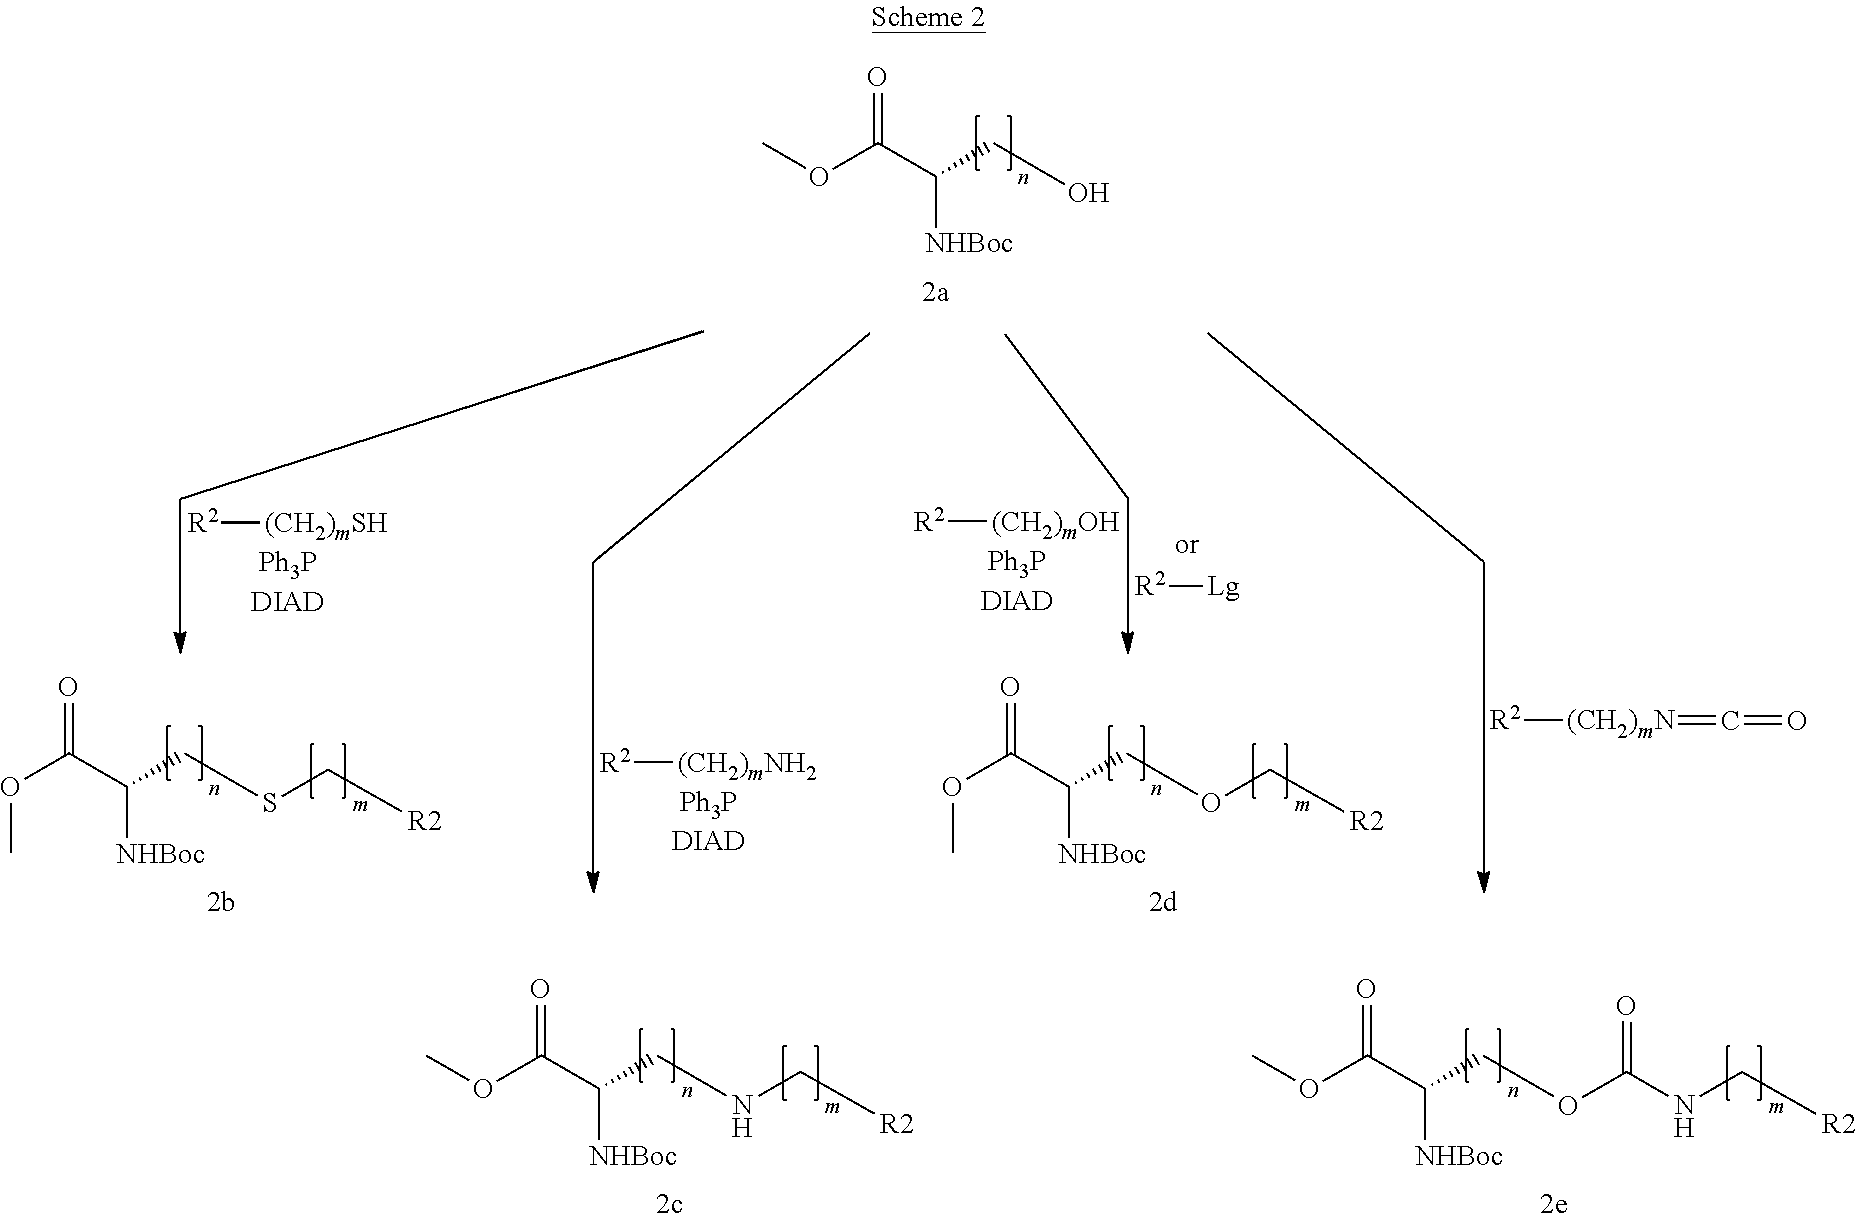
COC(C(CO)[NHBoc])=O.COC(C(CSC[R2])[NHBoc])=O.[R2][(CH2)mSH].[R2][(CH2)mNH2].COC(C(COC[R2])[NHBoc])=O.[R2][(CH2)mOH].[R2][Lg].[R2][(CH2)mN]=C=O.COC(C(CNC[R2])[NHBoc])=O.COC(C(COC(NC[R2])=O)[NHBoc])=O
